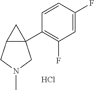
C1=CC(F)=CC(F)=C1C12C(C1)CN(C)C2.Cl
